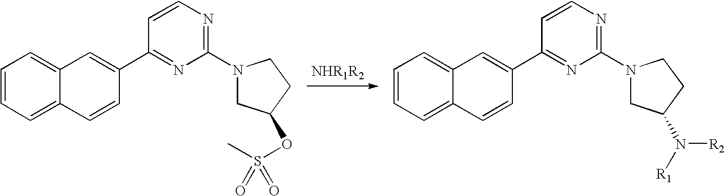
C1=CC=C2C(=C1)C=C(C1=NC(N3CC(OS(C)(=O)=O)CC3)=NC=C1)C=C2.C1=CC=C2C(=C1)C=C(C1=NC(N3CC(N([R1])[R2])CC3)=NC=C1)C=C2
